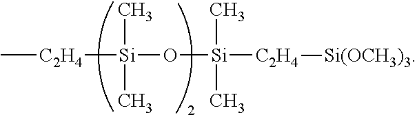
C[C2H4][Si](C)(C)O[Si](C)(C)[C2H4][Si(OCH3)3]
